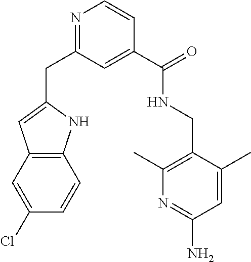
N1=C(CC2=CC3=C(N2)C=CC(Cl)=C3)C=C(C(=O)NCC2=C(C)N=C(N)C=C2C)C=C1
